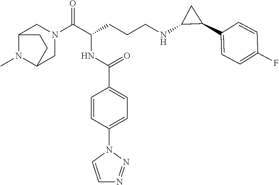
C12N(C)C(CN(C(C(CCCNC3C(C4=CC=C(F)C=C4)C3)NC(C3=CC=C(N4C=CN=N4)C=C3)=O)=O)C1)CC2
